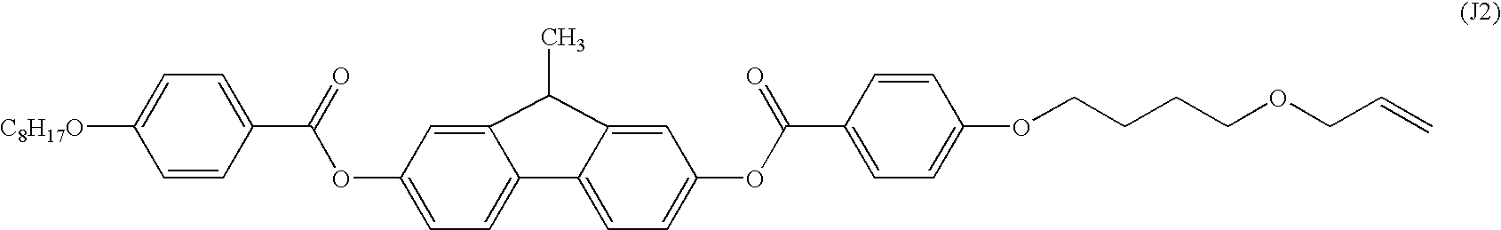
C1=CC(C(=O)OC2=CC=C3C(=C2)C(C)C2=CC(OC(C4=CC=C(OCCCCOCC=C)C=C4)=O)=CC=C32)=CC=C1[C8H17O]
